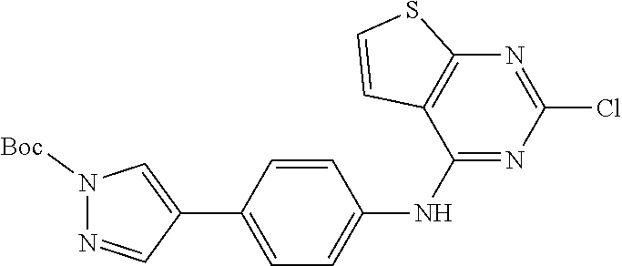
N1=CC(C2=CC=C(NC3=NC(Cl)=NC4=C3C=CS4)C=C2)=CN1[Boc]
